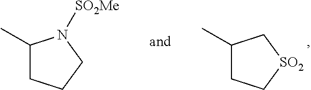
C1(C)CC[SO2]C1.C1(C)CCCN1[SO2Me]
